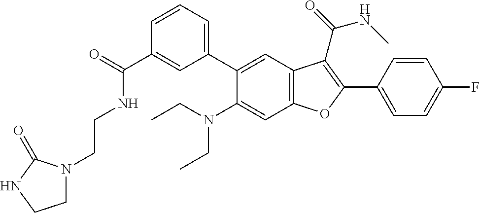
C1=CC=C(C2=CC3=C(C=C2N(CC)CC)OC(C2=CC=C(F)C=C2)=C3C(=O)NC)C=C1C(=O)NCCN1CCNC1=O
